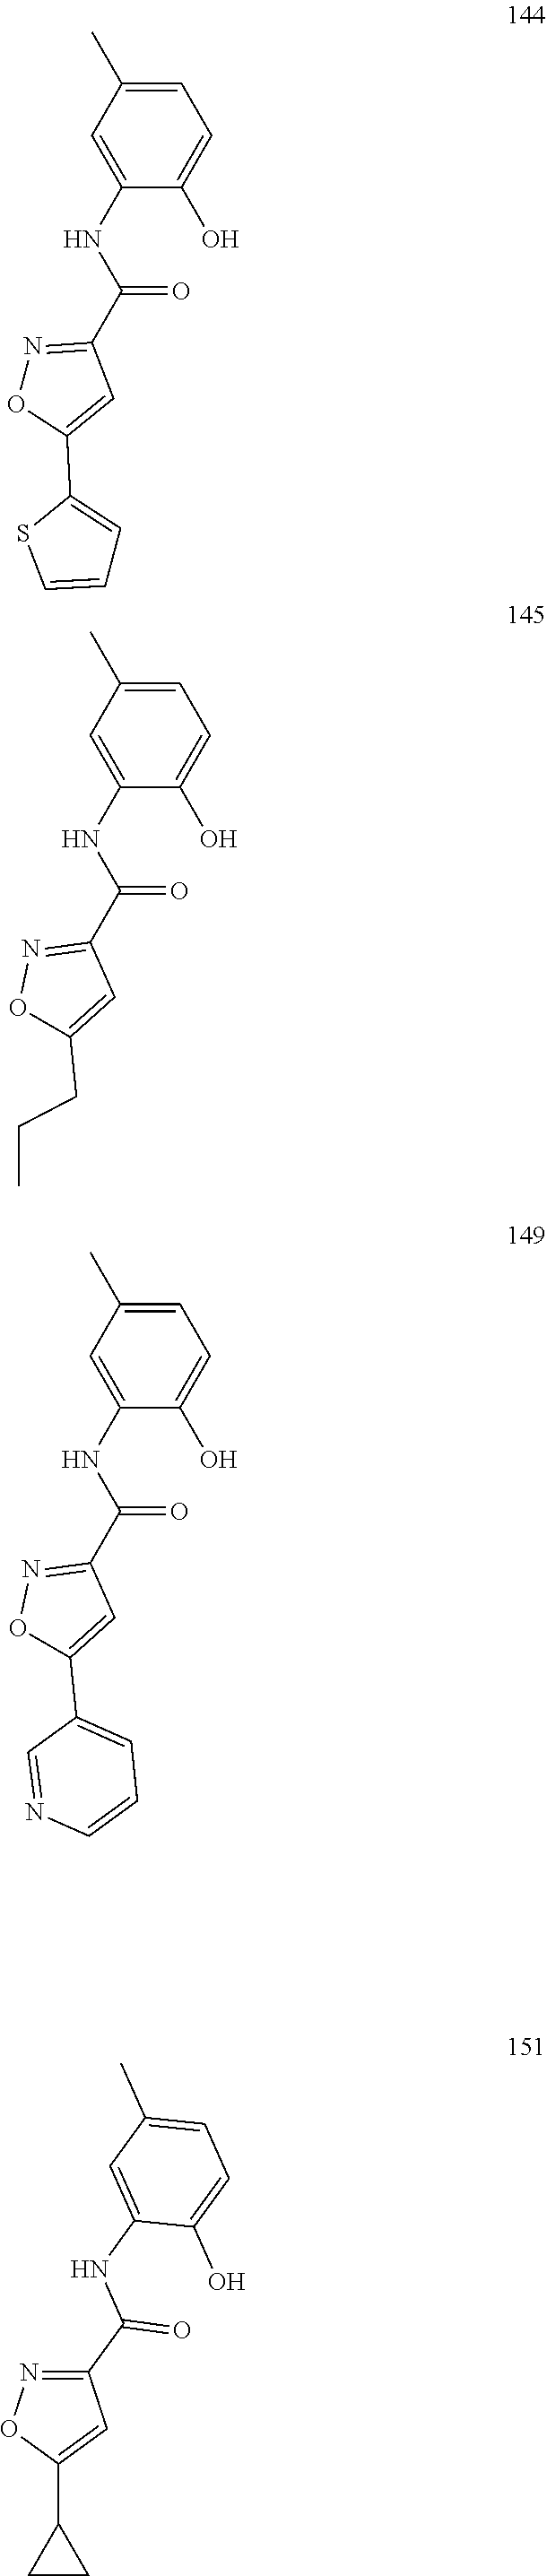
C1=C(C)C=C(NC(=O)C2=NOC(C3=CC=CS3)=C2)C(O)=C1.C1=C(C)C=C(NC(=O)C2=NOC(CCC)=C2)C(O)=C1.C1=C(C)C=C(NC(=O)C2=NOC(C3=CC=CN=C3)=C2)C(O)=C1.C1(C2=CC(C(NC3=CC(C)=CC=C3O)=O)=NO2)CC1
